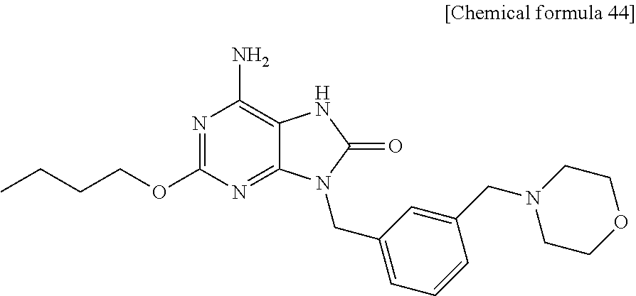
N1=C(OCCCC)N=C2C(=C1N)NC(=O)N2CC1=CC=CC(CN2CCOCC2)=C1
